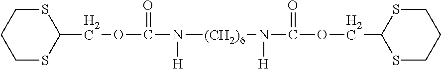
C1(COC(N([(CH2)6]N(C(OCC2SCCCS2)=O)[H])[H])=O)SCCCS1
